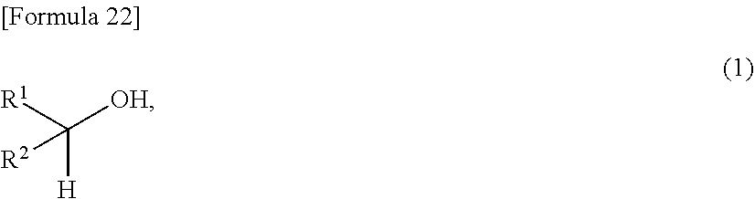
C([H])([OH])([R1])[R2]
